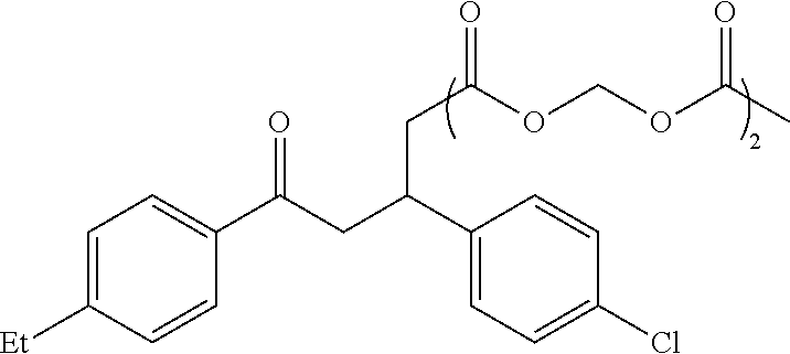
C1(C(CC(C2=CC=C([Et])C=C2)=O)CC(OCOC(C)=O)=O)=CC=C(Cl)C=C1
